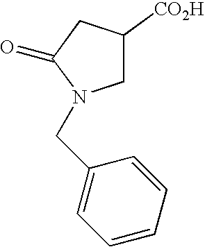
C1C([CO2H])CC(=O)N1CC1=CC=CC=C1
